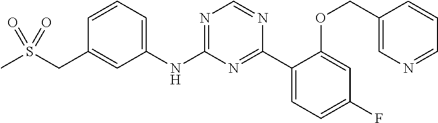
C1=CC=C(NC2=NC=NC(C3=CC=C(F)C=C3OCC3=CN=CC=C3)=N2)C=C1CS(C)(=O)=O
